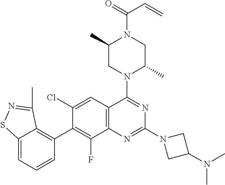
C12=C(C=C(Cl)C(C3=C4C(=CC=C3)SN=C4C)=C1F)C(N1C(C)CN(C(=O)C=C)C(C)C1)=NC(N1CC(N(C)C)C1)=N2
